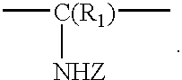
C[C(R1)]([NHZ])C
